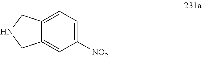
C12=CC([NO2])=CC=C1CNC2
